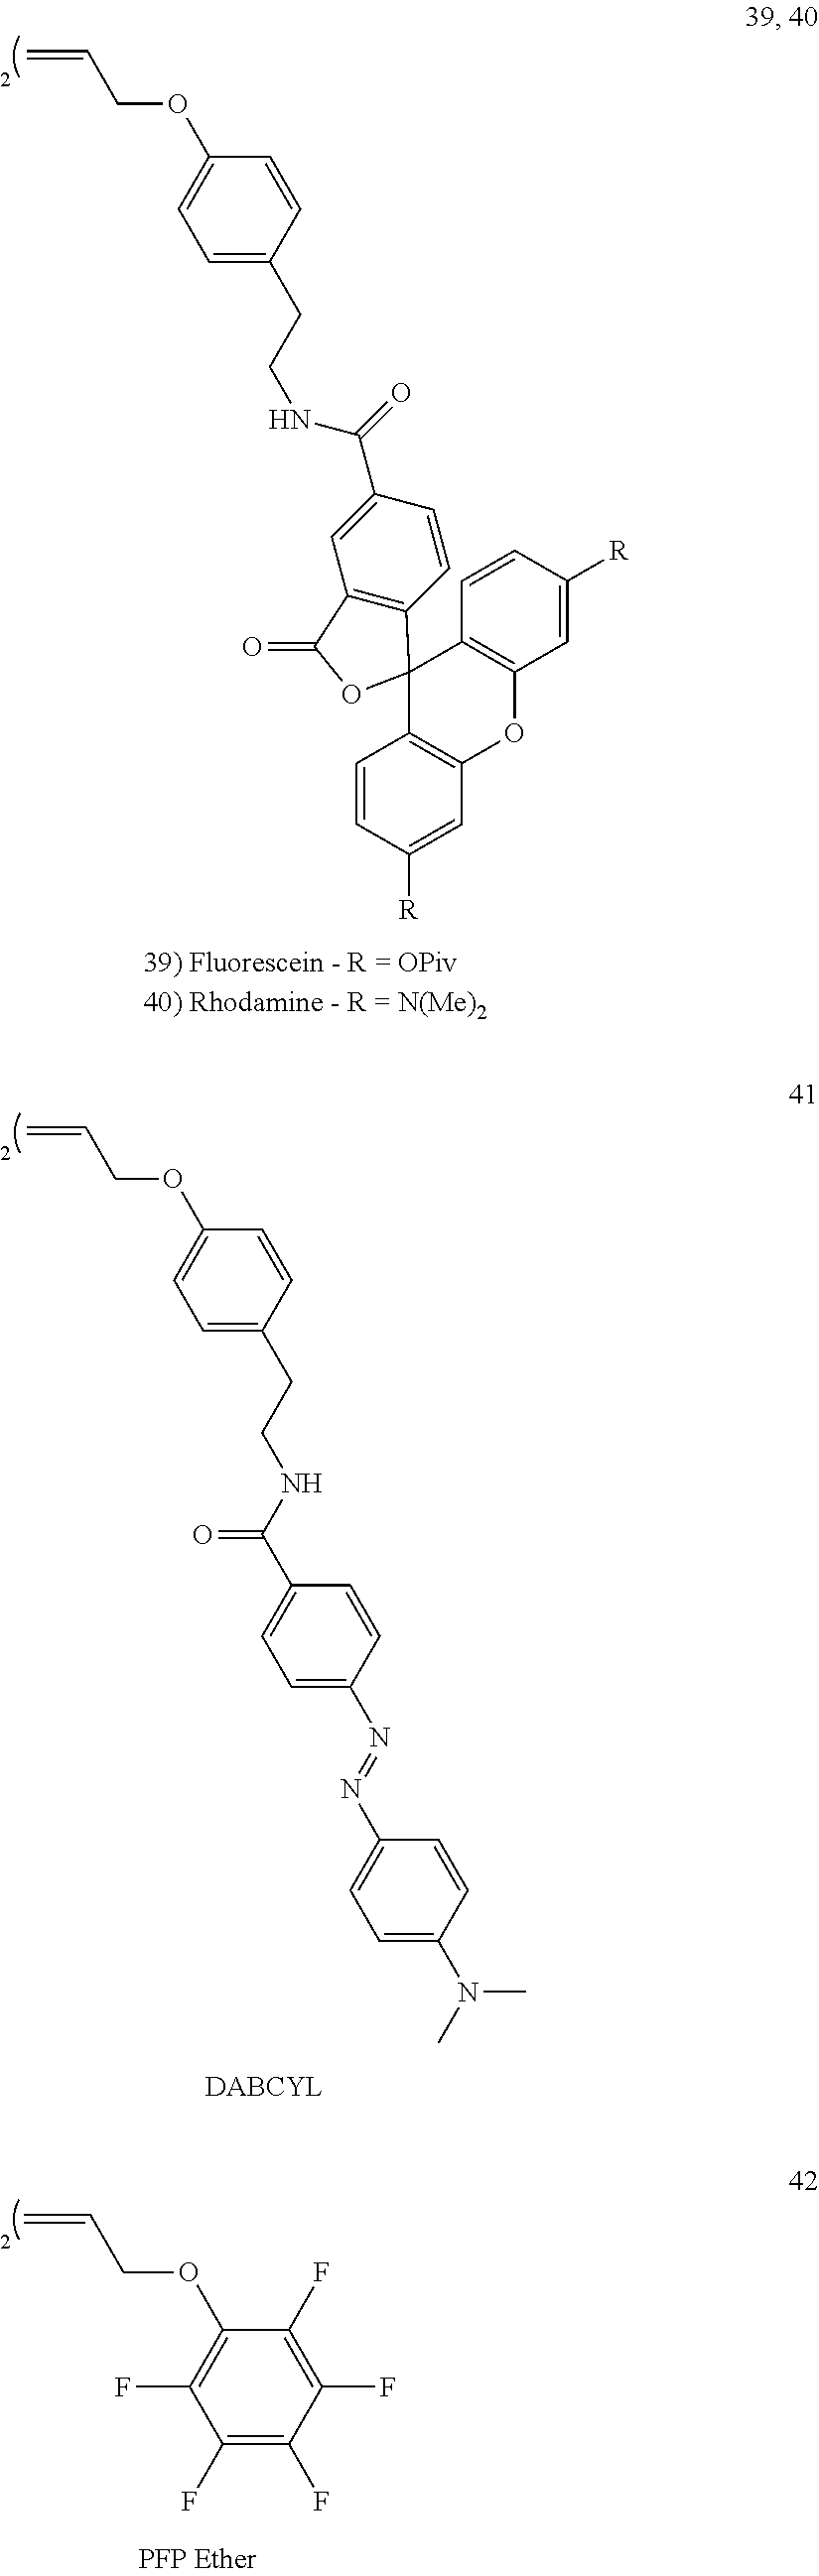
C1=C(CCNC(C2=CC3=C(C=C2)C2(OC3=O)C3=C(C=C([R])C=C3)OC3=C2C=CC([R])=C3)=O)C=CC(OCC=C)=C1.C1=C(CCNC(C2=CC=C(N=NC3=CC=C(N(C)C)C=C3)C=C2)=O)C=CC(OCC=C)=C1.C1(F)=C(F)C(F)=C(F)C(OCC=C)=C1F
